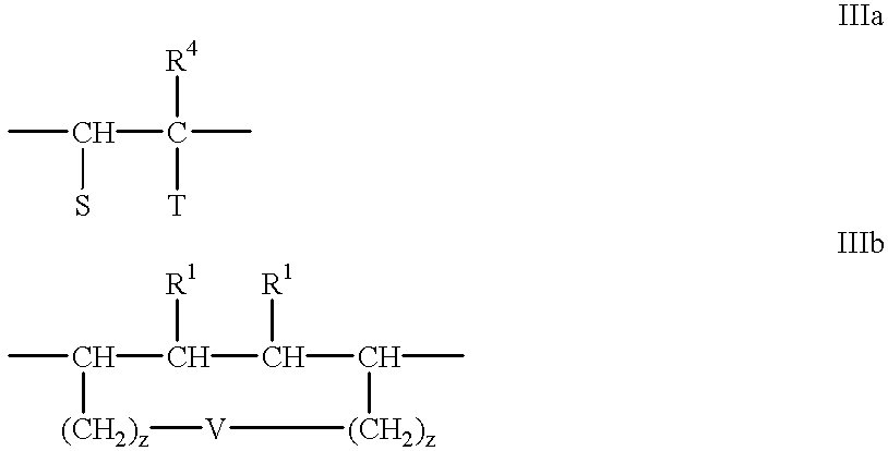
CC(C(C)([R4])[T])S.CC1C([R1])C([R1])C(C)[(CH2)z][V][(CH2)z]1
